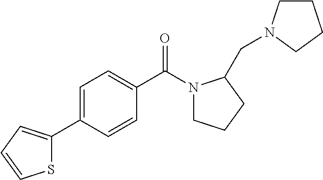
S1C(C2=CC=C(C(N3CCCC3CN3CCCC3)=O)C=C2)=CC=C1
